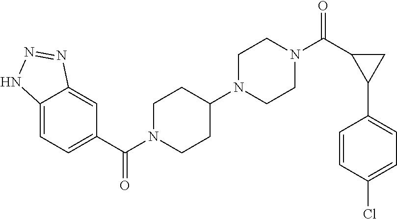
C12=CC=C(C(N3CCC(N4CCN(C(C5C(C6=CC=C(Cl)C=C6)C5)=O)CC4)CC3)=O)C=C1N=NN2
